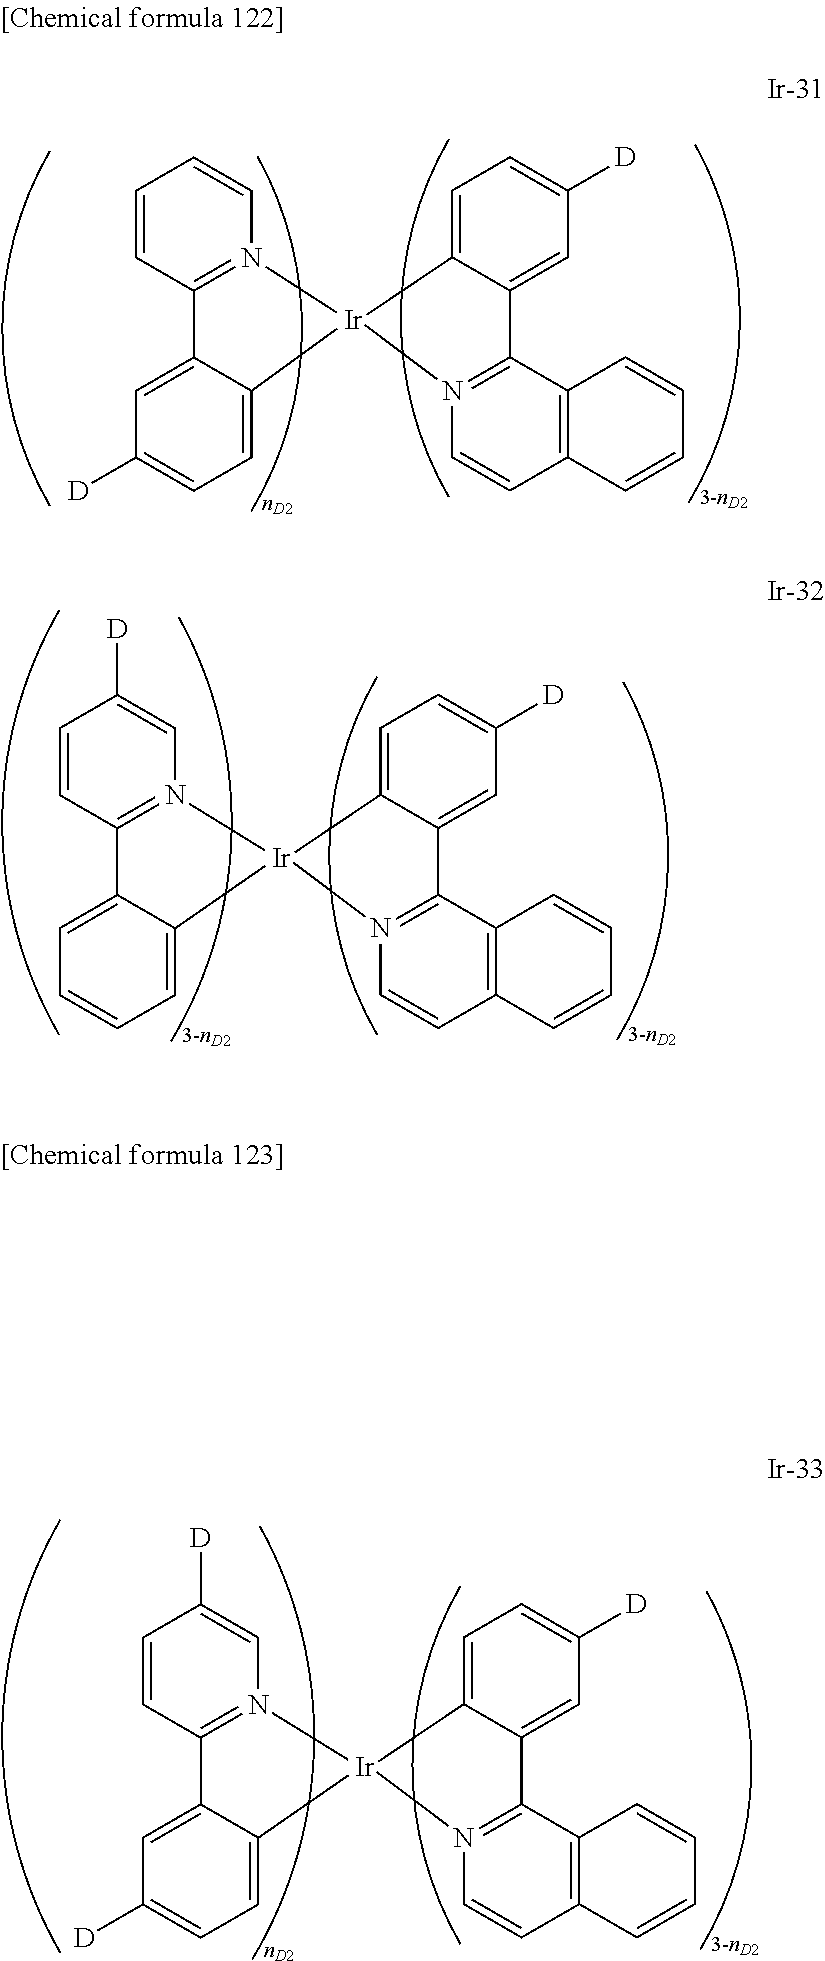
C1=CC2=N(C=C1)[Ir]1(C3=CC=C([D])C=C23)C2=CC=C([D])C=C2C2=N1C=CC1=C2C=CC=C1.C1=CC2=N(C=C1[D])[Ir]1(C3=CC=CC=C23)C2=CC=C([D])C=C2C2=N1C=CC1=C2C=CC=C1.C1=CC2=N(C=C1[D])[Ir]1(C3=CC=C([D])C=C23)C2=CC=C([D])C=C2C2=N1C=CC1=C2C=CC=C1
